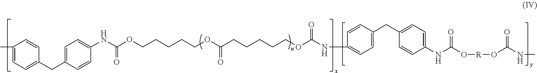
CC1=CC=C(CC2=CC=C(NC(OCCCCCOC(CCCCCOC(NC3=CC=C(CC4=CC=C(NC(O[R]OC(NC)=O)=O)C=C4)C=C3)=O)=O)=O)C=C2)C=C1
